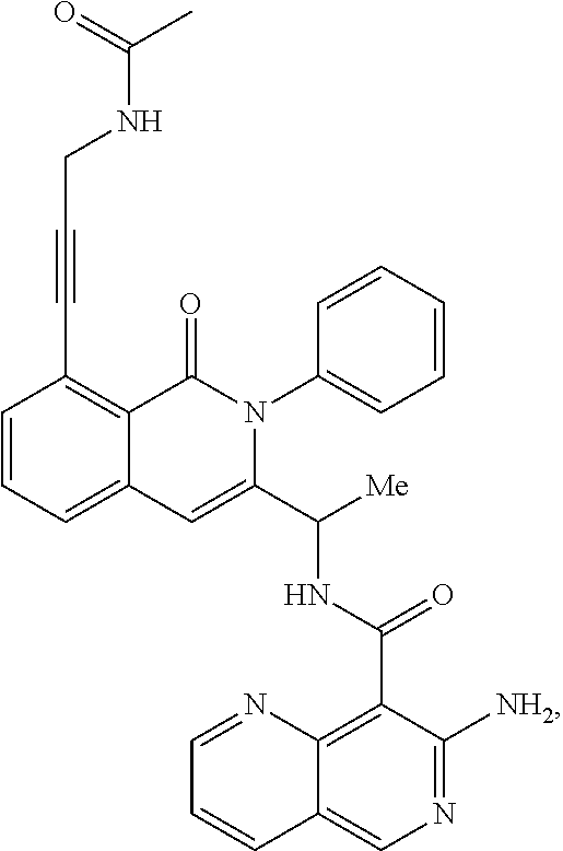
C12=CC=CC(C#CCNC(C)=O)=C1C(=O)N(C1=CC=CC=C1)C(C([Me])NC(C1=C3C(=CN=C1[NH2])C=CC=N3)=O)=C2
